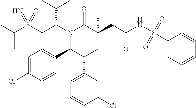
C(C)(C)S(CC(N1C(=O)C(CC(NS(C2=CC=CC=C2)(=O)=O)=O)(C)CC(C2=CC=CC(Cl)=C2)C1C1=CC=C(Cl)C=C1)C(C)C)(=O)=N
